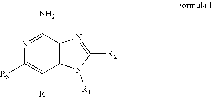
C1([R3])=C([R4])C2=C(C(N)=N1)N=C([R2])N2[R1]
